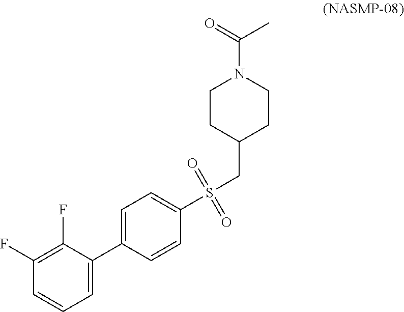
C1=C(C2=CC=CC(F)=C2F)C=CC(S(CC2CCN(C(=O)C)CC2)(=O)=O)=C1
